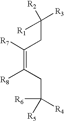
C(=C([R8])CC([R6])([R4])[R5])([R7])CC([R3])([R1])[R2]
